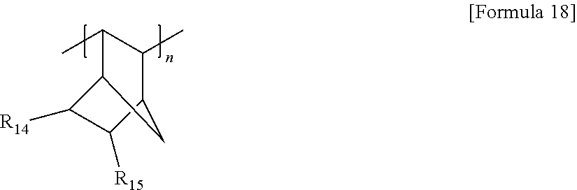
CC1C(C)C2C([R15])C([R14])C1C2
